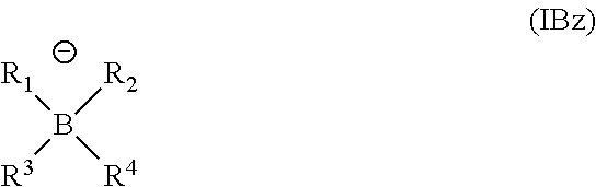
B([R3])([R4])([R2])[R1]
